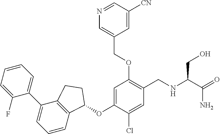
C1(F)=CC=CC=C1C1=CC=CC2=C1CCC2OC1=CC(OCC2=CN=CC([CN])=C2)=C(CNC(C(=O)N)CO)C=C1Cl
